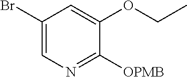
C1(Br)=CN=C([OPMB])C(OCC)=C1
